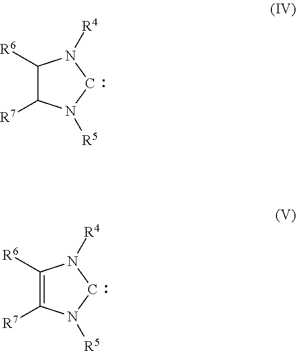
C1([R6])C([R7])N([R5])CN1[R4].C1([R6])=C([R7])N([R5])CN1[R4]
